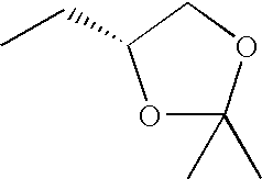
O1C(C)(C)OCC1CC
